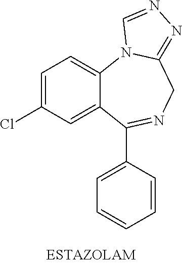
C1=C(Cl)C=C2C(=C1)N1C(=NN=C1)CN=C2C1=CC=CC=C1
